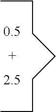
[0.5].[2.5].CCCCCCC
